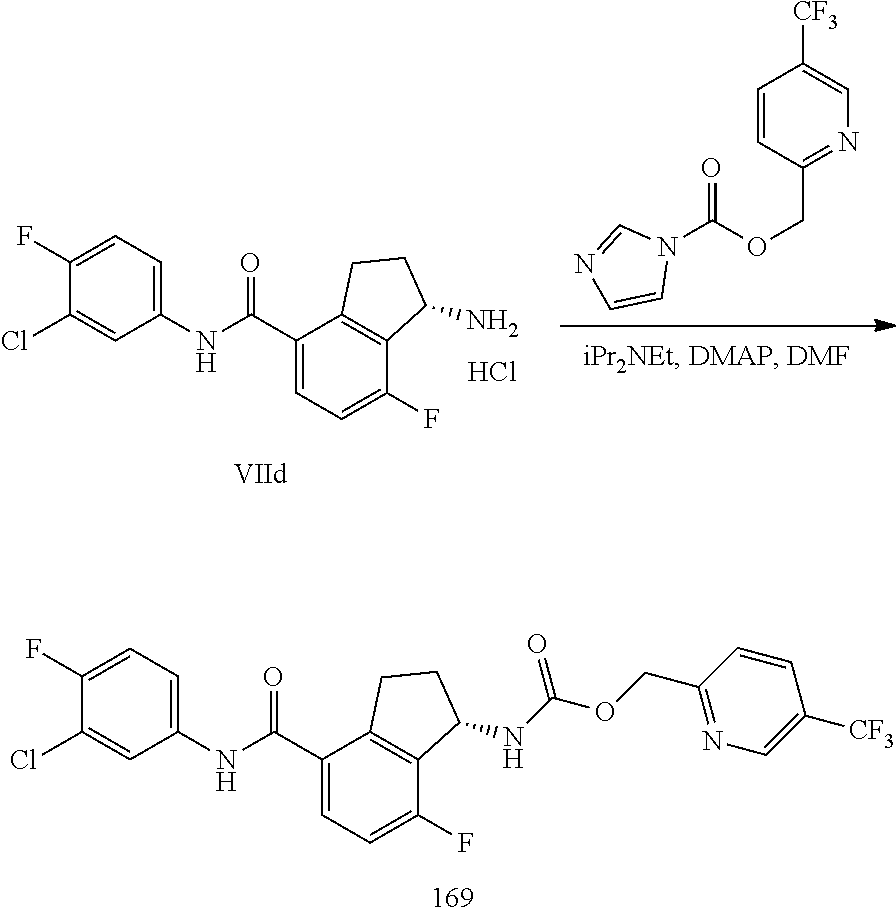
C1(Cl)=CC(NC(C2=CC=C(F)C3=C2CCC3NC(OCC2=NC=C([CF3])C=C2)=O)=O)=CC=C1F.N1(C(OCC2=NC=C([CF3])C=C2)=O)C=NC=C1.C1(Cl)=CC(NC(C2=CC=C(F)C3=C2CCC3N)=O)=CC=C1F.Cl
